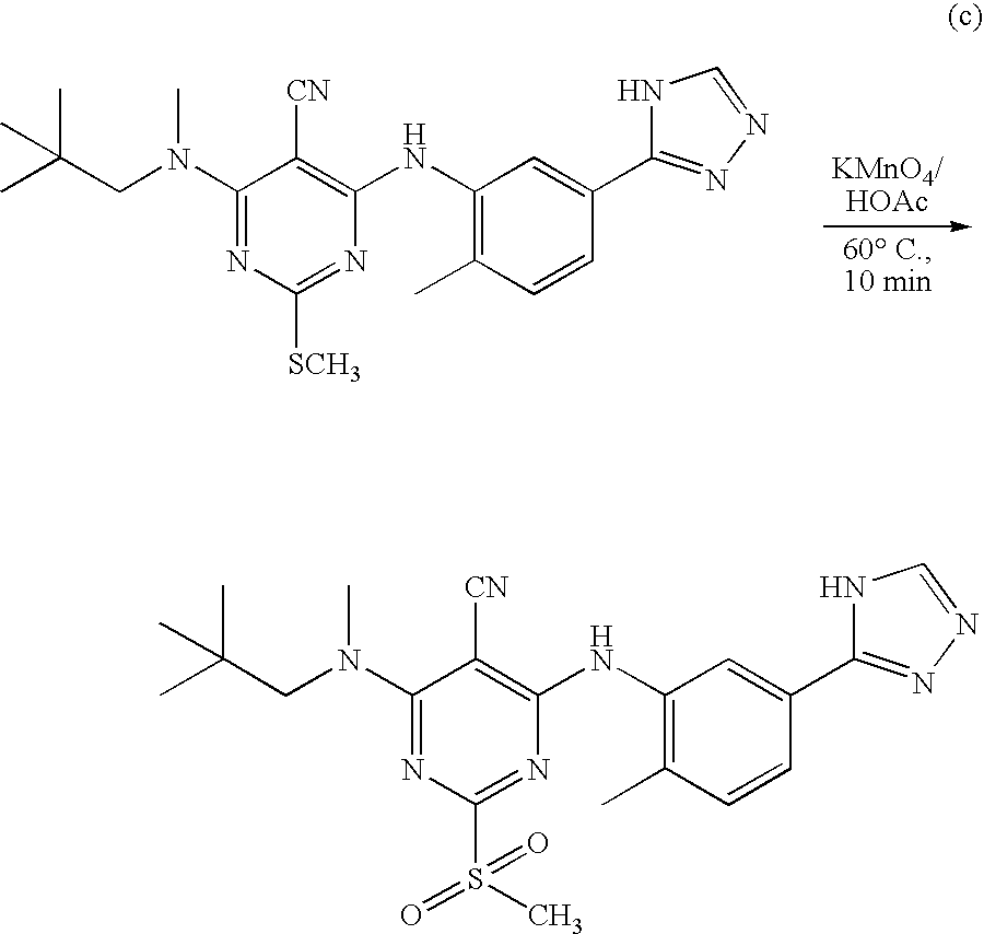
C1(N(CC(C)(C)C)C)=NC([SCH3])=NC(NC2=C(C)C=CC(C3=NN=CN3)=C2)=C1[CN].C1(N(CC(C)(C)C)C)=NC(S(C)(=O)=O)=NC(NC2=C(C)C=CC(C3=NN=CN3)=C2)=C1[CN]
